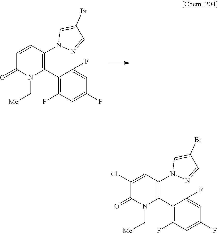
C1=CC(N2N=CC(Br)=C2)=C(C2=C(F)C=C(F)C=C2F)N(C[Me])C1=O.C1(Cl)=CC(N2N=CC(Br)=C2)=C(C2=C(F)C=C(F)C=C2F)N(C[Me])C1=O
